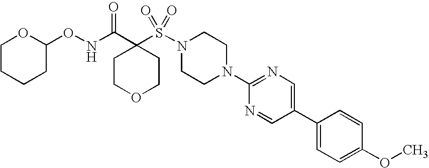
N(C(C1(S(N2CCN(C3=NC=C(C4=CC=C(OC)C=C4)C=N3)CC2)(=O)=O)CCOCC1)=O)OC1OCCCC1
